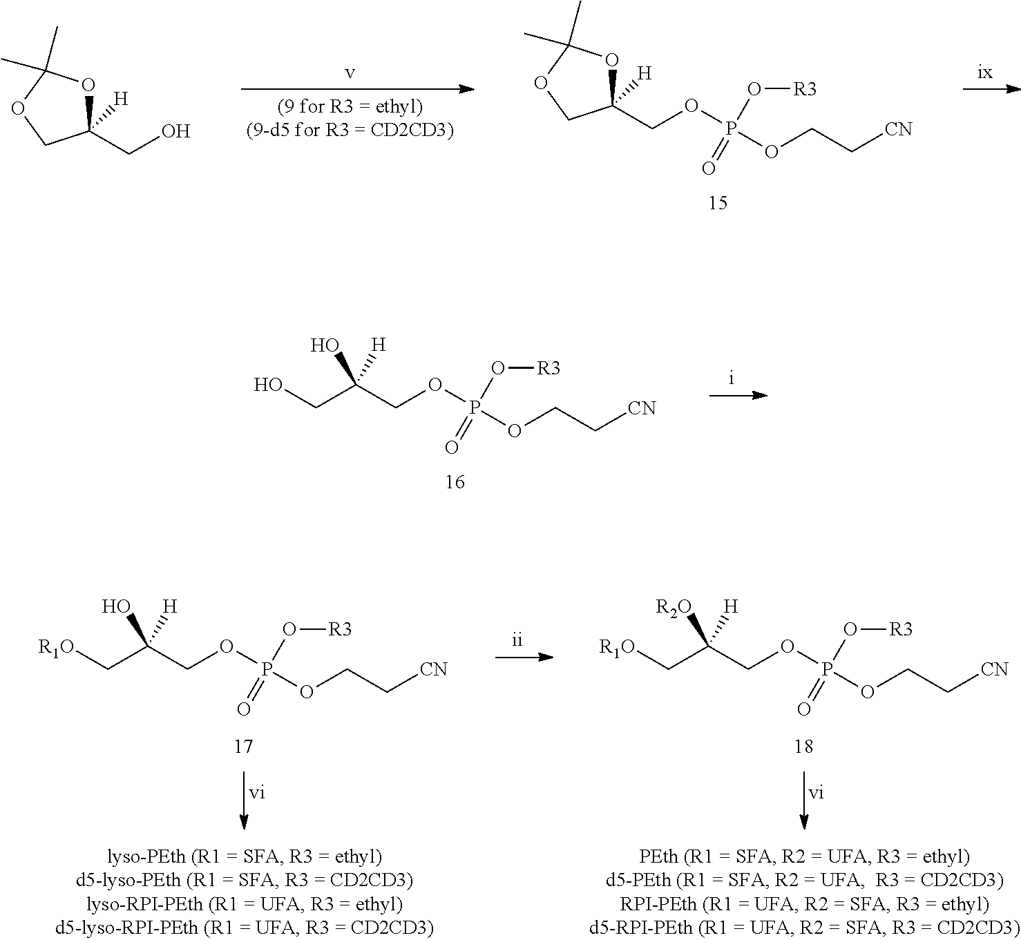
C1(COP(OCC[CN])(O[R3])=O)([H])OC(C)(C)OC1.C1(CO)([H])OC(C)(C)OC1.C(O)(CO)(COP(OCC[CN])(O[R3])=O)[H].[R1O]CC(COP(O[R3])(=O)OCC[CN])(O)[H].[R1O]CC(COP(O[R3])(=O)OCC[CN])([R2O])[H]
